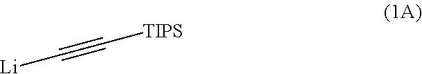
[Li]C#C[TIPS]
